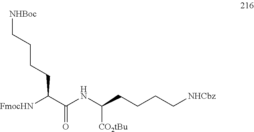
[FmocHN]C(C(NC(CCCC[NHCbz])[CO2tBu])=O)CCCC[NHBoc]
